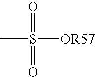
S(=O)(=O)(C)[OR57]
